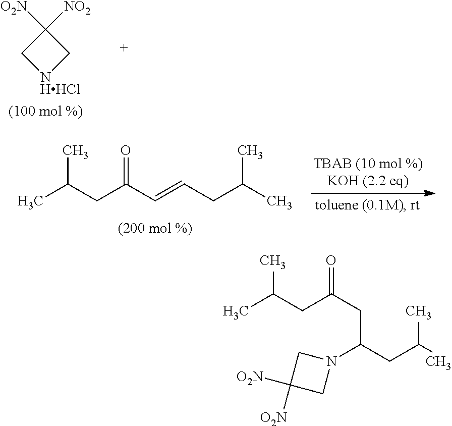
C1([O2N])([NO2])C[NHHCl]C1.CC(CC(C=CCC(C)C)=O)C.N1(C(CC(C)C)CC(=O)CC(C)C)CC([O2N])([O2N])C1
